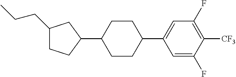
C1(CCC)CCC(C2CCC(C3=CC(F)=C([CF3])C(F)=C3)CC2)C1
